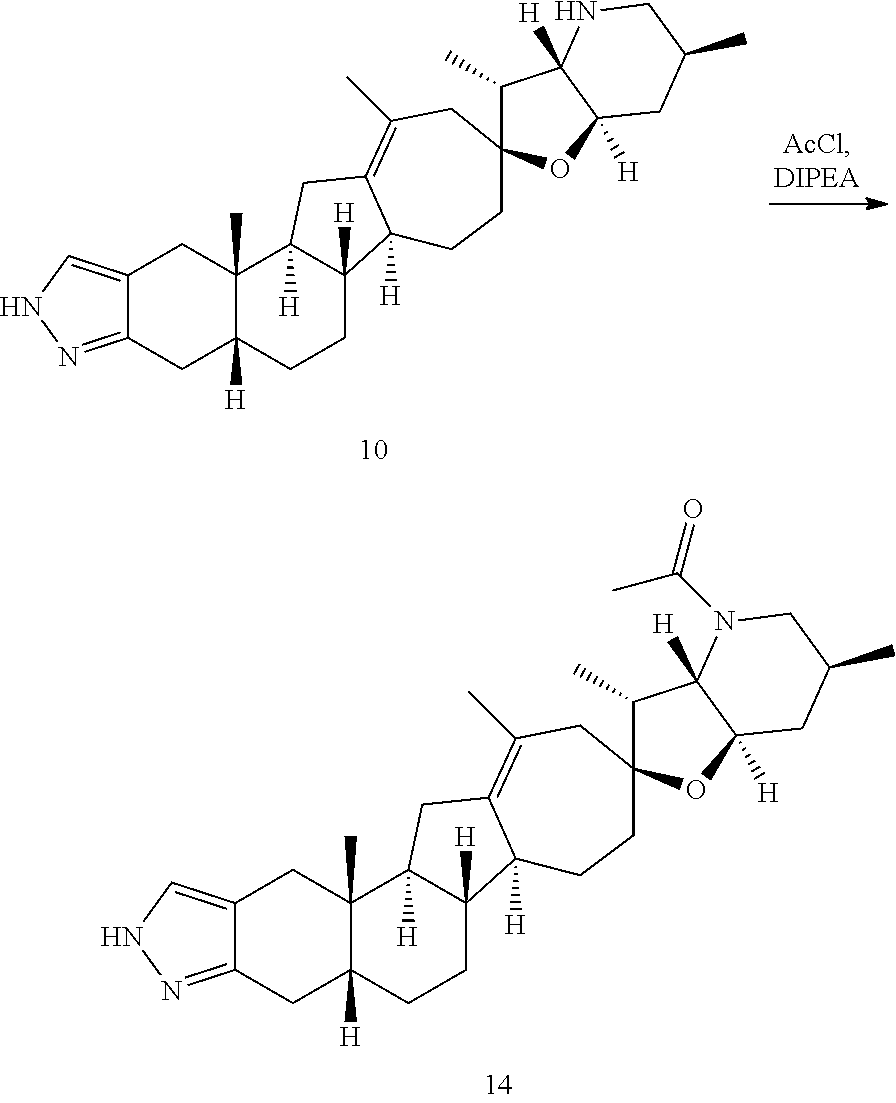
C12=CNN=C1CC1([H])C(C)(C2)C2([H])C([H])(CC1)C1([H])C(=C(C)CC3(C(C)C4([H])C([H])(O3)CC(C)CN4)CC1)C2.C12=CNN=C1CC1([H])C(C)(C2)C2([H])C([H])(CC1)C1([H])C(=C(C)CC3(C(C)C4([H])C([H])(O3)CC(C)CN4C(=O)C)CC1)C2
